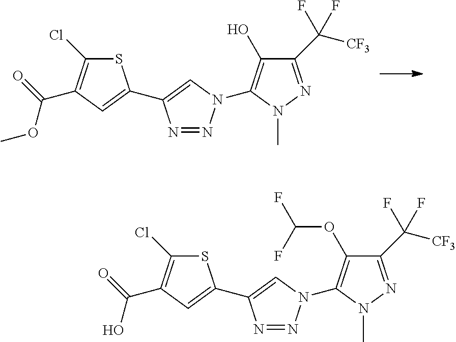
S1C(Cl)=C(C(=O)OC)C=C1C1=CN(C2=C(O)C(C([CF3])(F)F)=NN2C)N=N1.S1C(Cl)=C(C(=O)O)C=C1C1=CN(C2=C(OC(F)F)C(C([CF3])(F)F)=NN2C)N=N1
